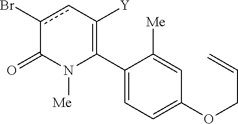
C1(C2=C([Y])cc(Br)C(=O)N2[Me])=CC=C(OCC=C)C=C1[Me]
